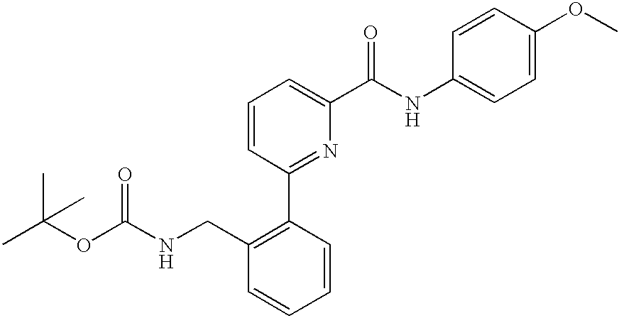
CC(OC(NCC1=C(C2=NC(C(NC3=CC=C(OC)C=C3)=O)=CC=C2)C=CC=C1)=O)(C)C
